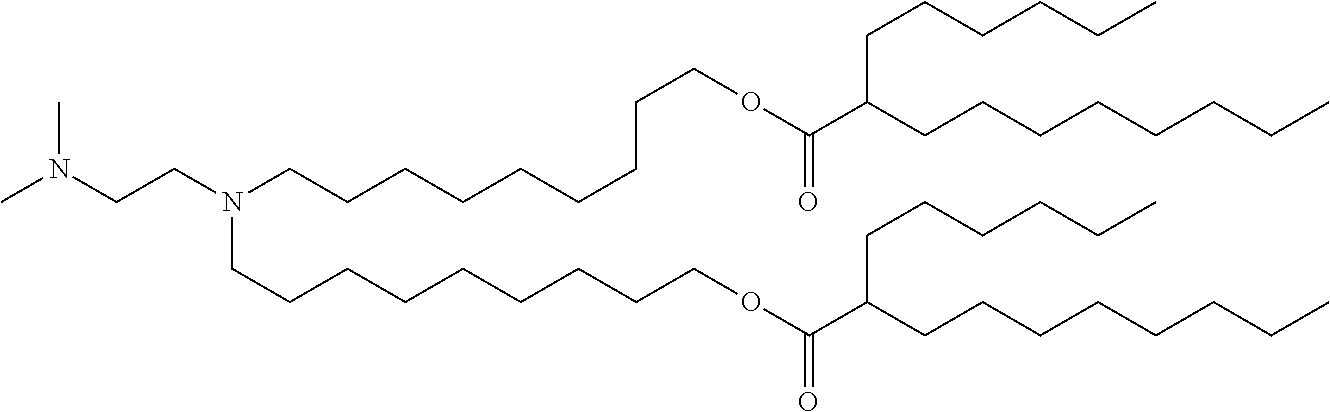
CN(CCN(CCCCCCCCCOC(=O)C(CCCCCCCC)CCCCCC)CCCCCCCCCOC(C(CCCCCCCC)CCCCCC)=O)C
